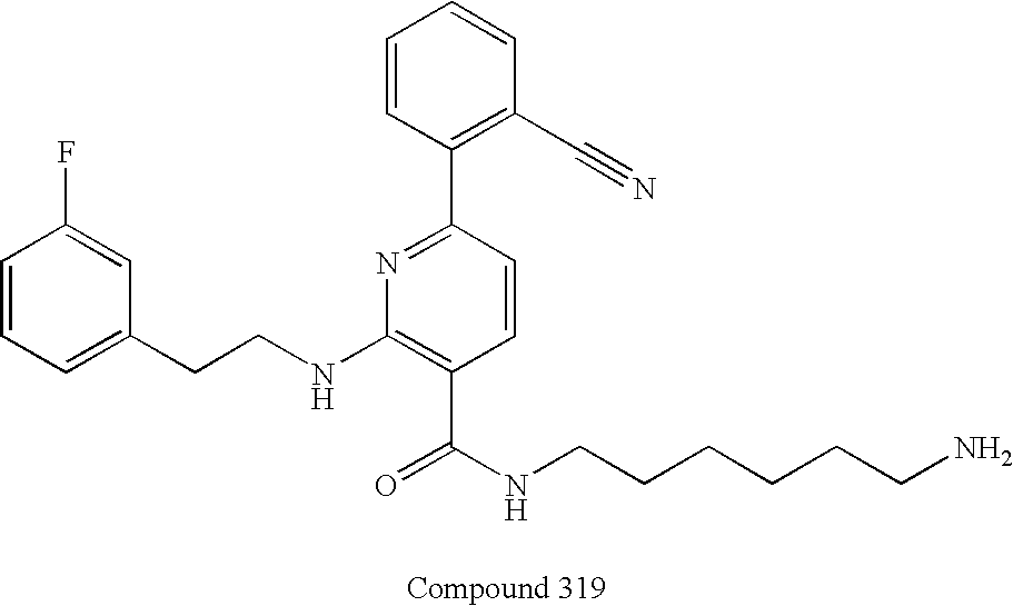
C1=CC=C(CCNC2=C(C(NCCCCCCN)=O)C=CC(C3=C(C#N)C=CC=C3)=N2)C=C1F
